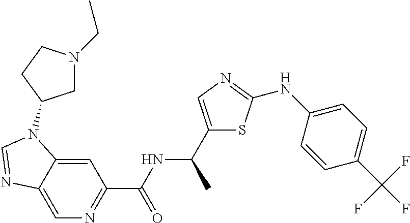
N1=C(C(NC(C2=CN=C(NC3=CC=C(C(F)(F)F)C=C3)S2)C)=O)C=C2C(=C1)N=CN2C1CN(CC)CC1
